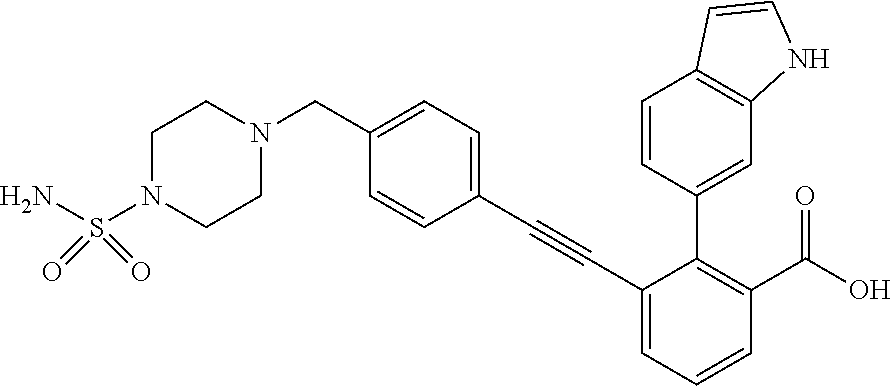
C1(CN2CCN(S(N)(=O)=O)CC2)=CC=C(C#CC2=CC=CC(C(O)=O)=C2C2=CC3=C(C=C2)C=CN3)C=C1
